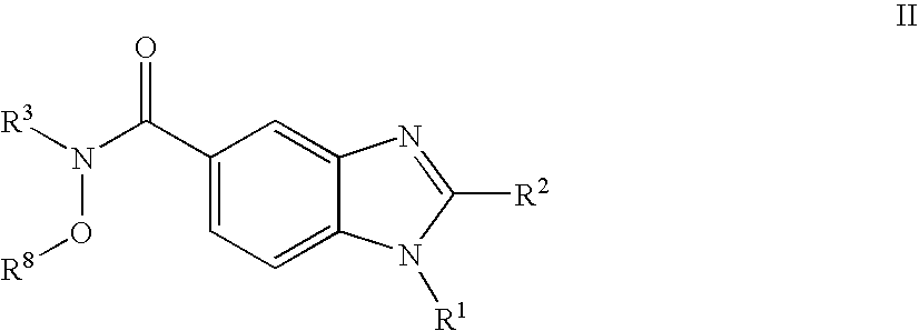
C1(C(N([R3])O[R8])=O)=CC=C2C(=C1)N=C([R2])N2[R1]
